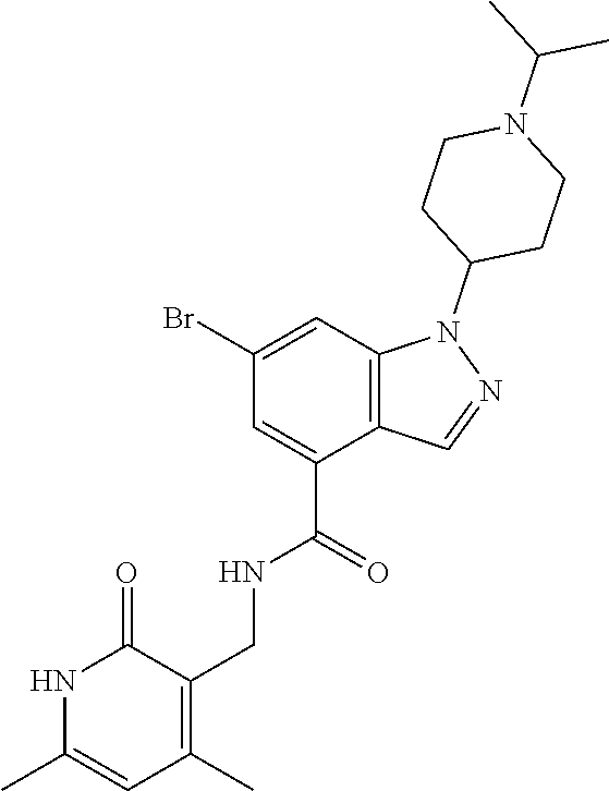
C12=C(C=C(Br)C=C1C(=O)NCC1=C(C)C=C(C)NC1=O)N(C1CCN(C(C)C)CC1)N=C2
